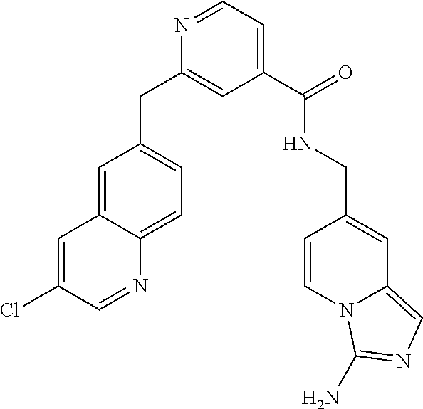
C1=C2C(=CC=C1CC1=CC(C(=O)NCC3=CC4=CN=C(N)N4C=C3)=CC=N1)N=CC(Cl)=C2
